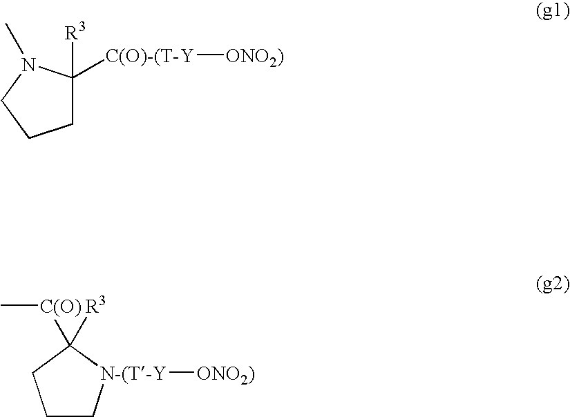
[C(O)-(T-Y]([ONO2)])C1([R3])CCCN1C.[ONO2)][N-(T-Y]1CCCC1([C(O)]C)[R3]
